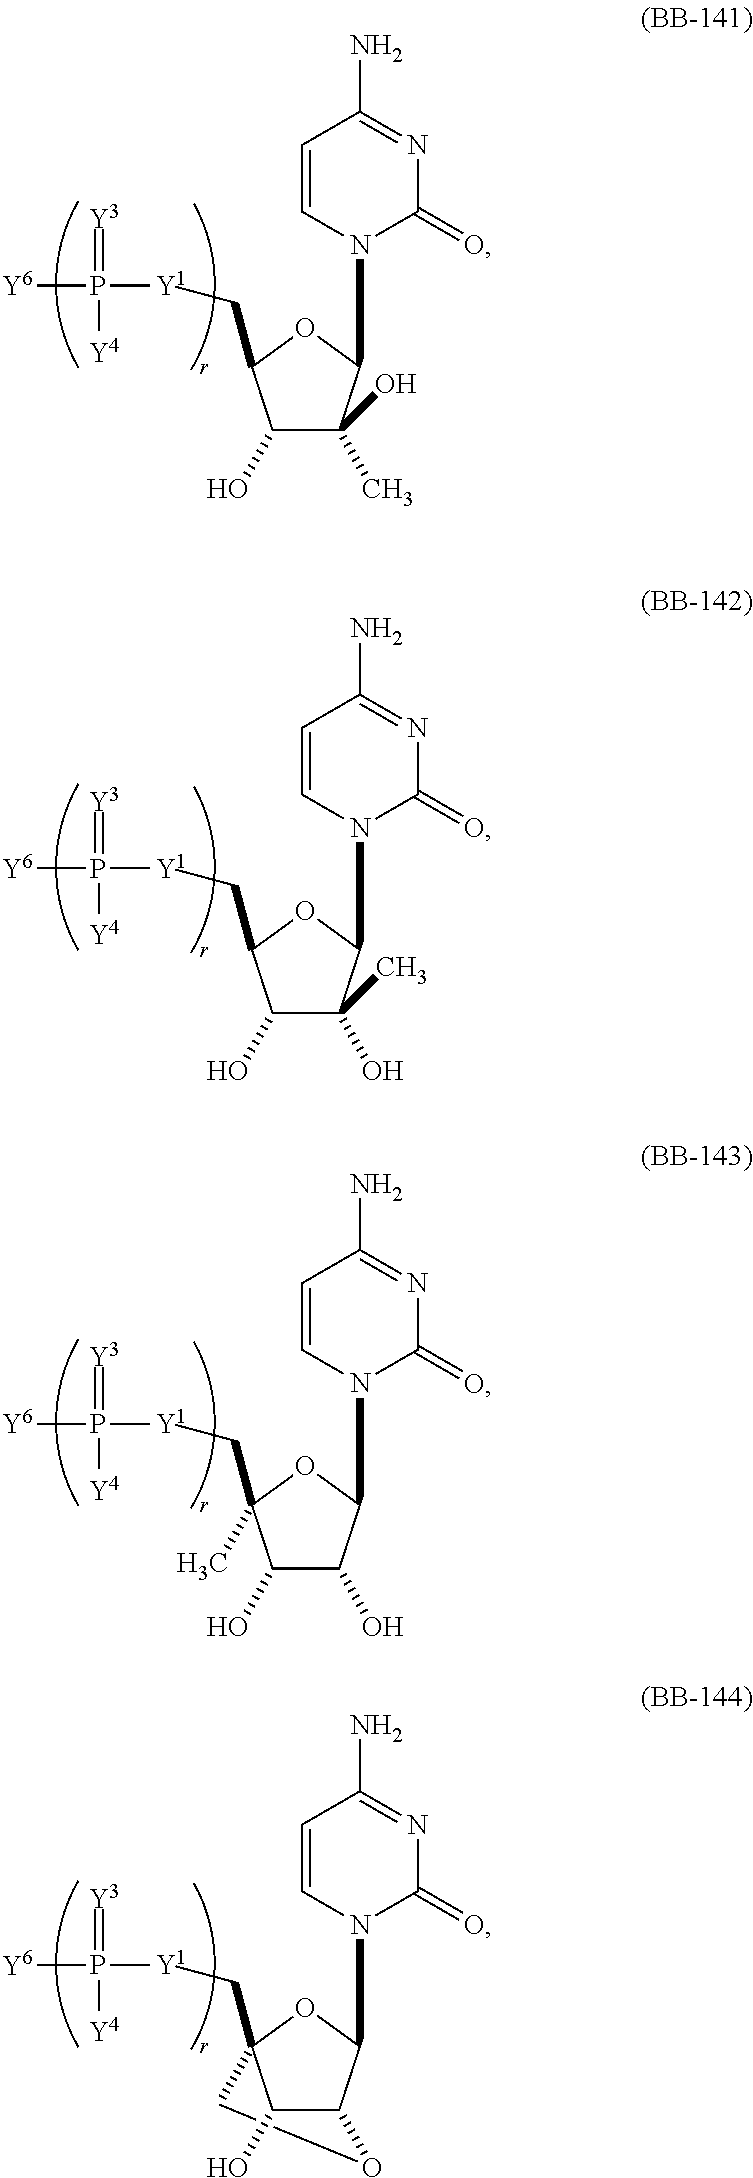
C1(O)C(C)(O)C(N2C(=O)N=C(N)C=C2)OC1C[Y1]P([Y6])(=[Y3])[Y4].C1(O)C(O)(C)C(N2C(=O)N=C(N)C=C2)OC1C[Y1]P([Y6])(=[Y3])[Y4].C1(O)C(O)C(N2C(=O)N=C(N)C=C2)OC1(C[Y1]P([Y6])(=[Y3])[Y4])C.C1(O)C2C(N3C(=O)N=C(N)C=C3)OC1(C[Y1]P([Y6])(=[Y3])[Y4])CO2
